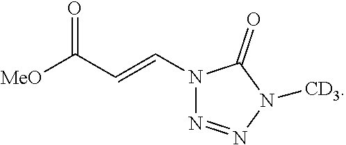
N1(C=CC([MeO])=O)N=NN([CD3])C1=O
